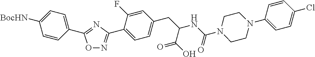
O1N=C(C2=CC=C(CC(NC(N3CCN(C4=CC=C(Cl)C=C4)CC3)=O)C(O)=O)C=C2F)N=C1C1=CC=C([BocHN])C=C1
